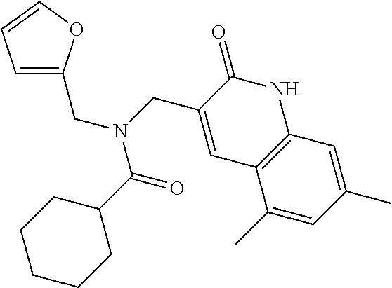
C1=C(CN(C(C2CCCCC2)=O)CC2=CC3=C(NC2=O)C=C(C)C=C3C)OC=C1
